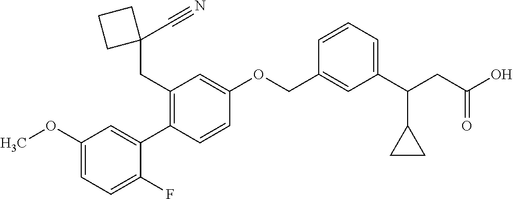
C1(OC)=CC=C(F)C(C2=C(CC3(C#N)CCC3)C=C(OCC3=CC(C(CC(O)=O)C4CC4)=CC=C3)C=C2)=C1
